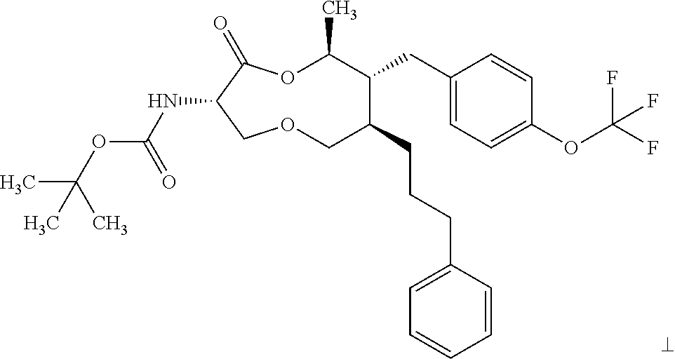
N(C1C(=O)OC(C)C(CC2=CC=C(OC(F)(F)F)C=C2)C(CCCC2=CC=CC=C2)COC1)C(OC(C)(C)C)=O
